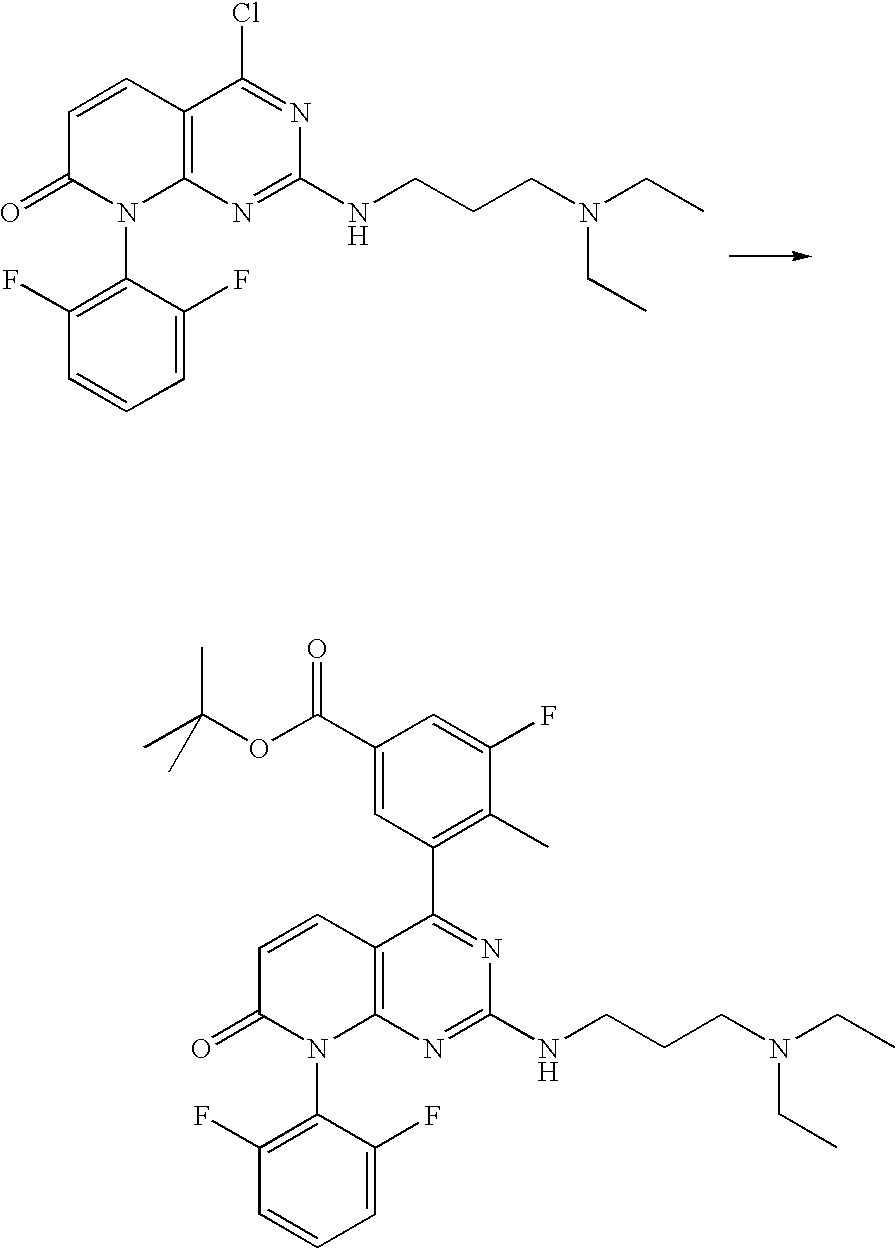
C12=C(N=C(NCCCN(CC)CC)N=C1Cl)N(C1=C(F)C=CC=C1F)C(=O)C=C2.C12=C(N=C(NCCCN(CC)CC)N=C1C1=C(C)C(F)=CC(C(OC(C)(C)C)=O)=C1)N(C1=C(F)C=CC=C1F)C(=O)C=C2
